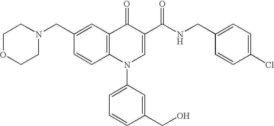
C1OCCN(CC2=CC3=C(C=C2)N(C2=CC=CC(CO)=C2)C=C(C(NCC2=CC=C(Cl)C=C2)=O)C3=O)C1
